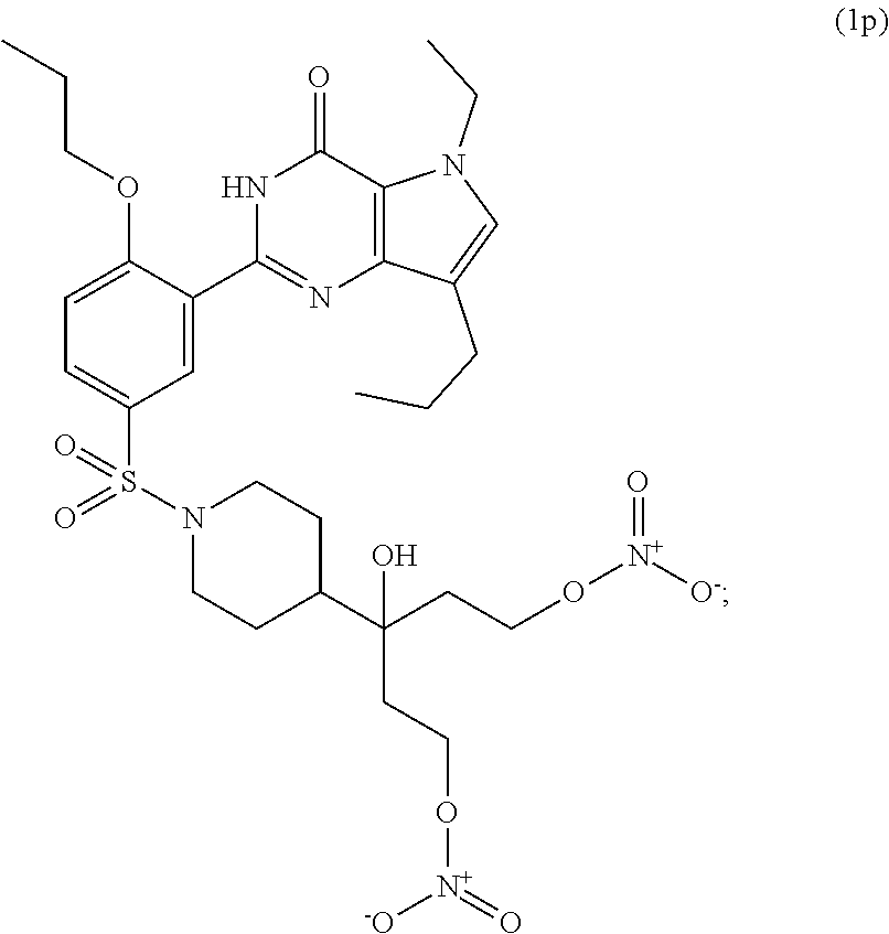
N1C(C2=CC(S(N3CCC(C(CCO[N+]([-O])=O)(CCO[N+](=O)[O-])O)CC3)(=O)=O)=CC=C2OCCC)=NC2=C(C1=O)N(CC)C=C2CCC
